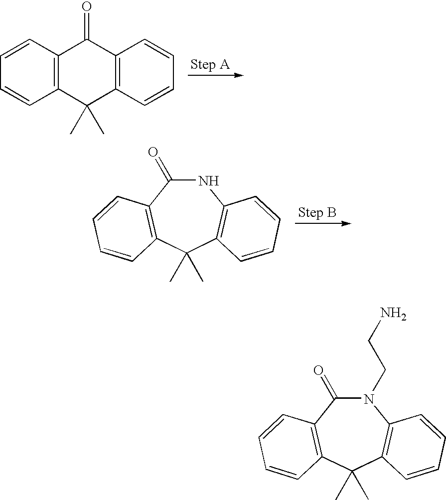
C12=C(C=CC=C1)C(C)(C)C1=C(C2=O)C=CC=C1.N1C(=O)C2=C(C(C)(C)C3=C1C=CC=C3)C=CC=C2.N1(CCN)C(=O)C2=C(C(C)(C)C3=C1C=CC=C3)C=CC=C2
